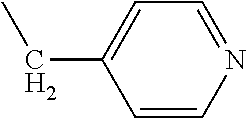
C1=CN=CC=C1CC
